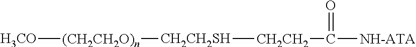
[H3CO][(CH2CH2O)n][CH2CH2SH][CH2CH2]C(=O)[NH-ATA]
